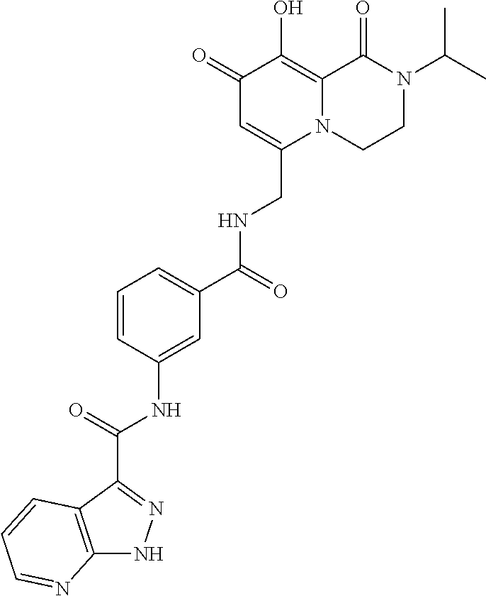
C1(=O)C=C(CNC(=O)C2=CC=CC(NC(C3=NNC4=C3C=CC=N4)=O)=C2)N2C(=C1O)C(=O)N(C(C)C)CC2
